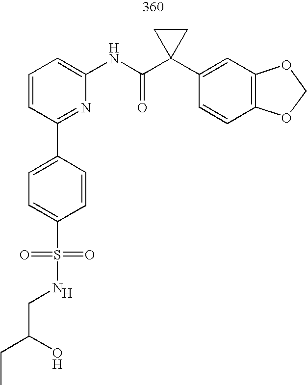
C1=CC=C(NC(C2(C3=CC4=C(C=C3)OCO4)CC2)=O)N=C1C1=CC=C(S(=O)(=O)NCC(CC)O)C=C1.[H]
